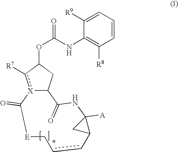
[X]12c([R7])C(OC(=O)NC3=C([R8])C=CC=C3[R9])CC1C(=O)NC1([A])CC1ccC[E]C2=O
